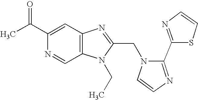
C12=C(N=C(CN3C=CN=C3C3=NC=CS3)N1CC)C=C(C(C)=O)N=C2
